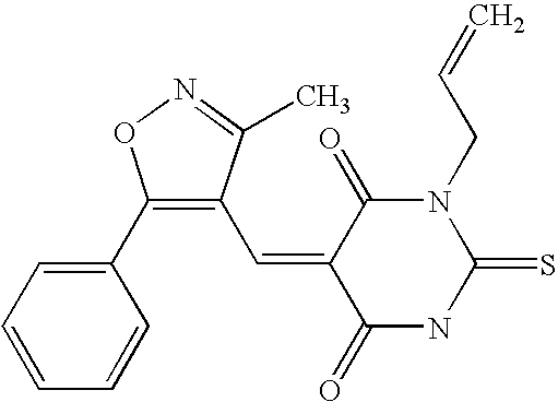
C1(C2=CC=CC=C2)=C(C=C2C(=O)NC(=S)N(CC=C)C2=O)C(C)=NO1
